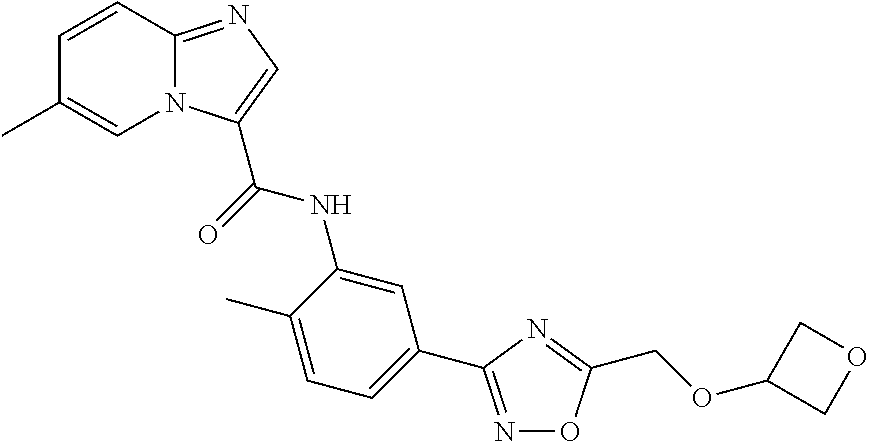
C1=CC2=NC=C(C(=O)NC3=CC(C4=NOC(COC5COC5)=N4)=CC=C3C)N2C=C1C
